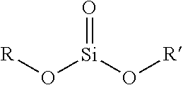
O=[Si](O[R])O[R]
